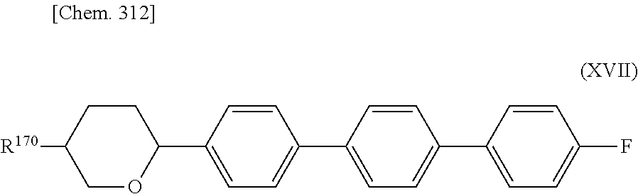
[R170]C1COC(C2=CC=C(C3=CC=C(C4=CC=C(F)C=C4)C=C3)C=C2)CC1
